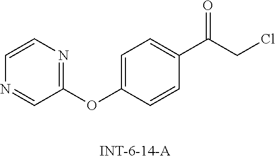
C1=CN=C(OC2=CC=C(C(CCl)=O)C=C2)C=N1
